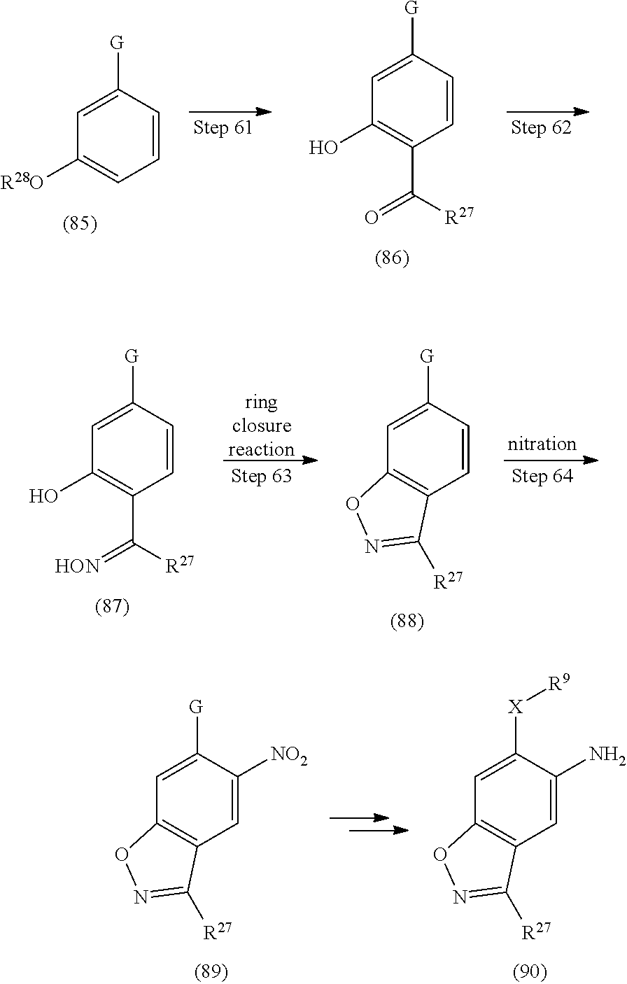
C1(O)=C(C([R27])=O)C=CC([G])=C1.C1([R28O])=CC=CC([G])=C1.C1(O)=C(C([R27])=[HON])C=CC([G])=C1.C12=C(C=CC([G])=C1)C([R27])=NO2.C12=C(C=C([NO2])C([G])=C1)C([R27])=NO2.C12=C(C=C(N)C([X][R9])=C1)C([R27])=NO2
